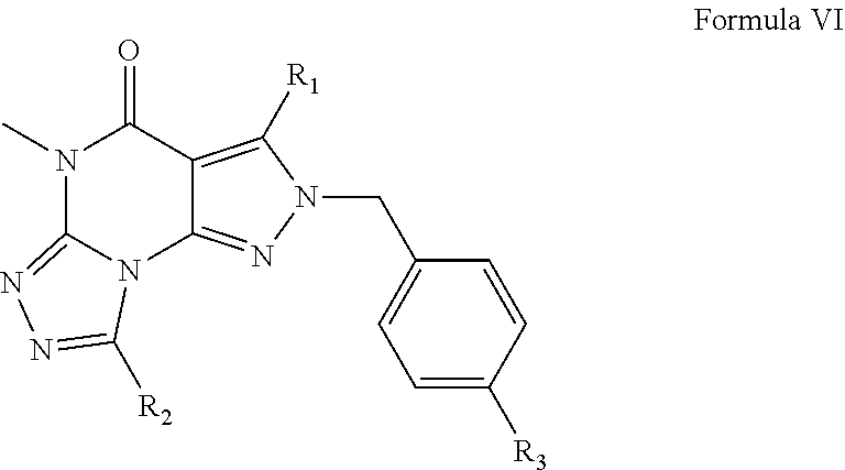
C12=C([R1])N(CC3=CC=C([R3])C=C3)N=C1N1C(=NN=C1[R2])N(C)C2=O
